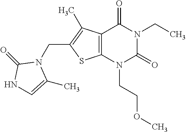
C12=C(N(CCOC)C(=O)N(CC)C1=O)SC(CN1C(=O)NC=C1C)=C2C
